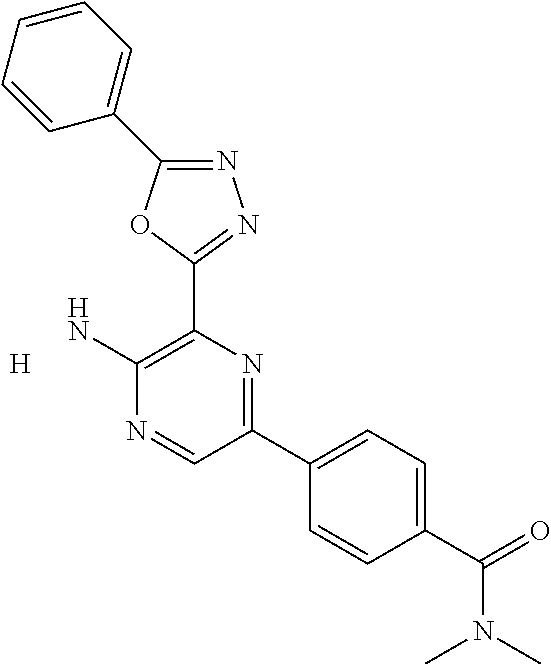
N1=C(C2=CC=CC=C2)OC(C2=C(N)N=CC(C3=CC=C(C(=O)N(C)C)C=C3)=N2)=N1.[H]
